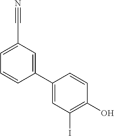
C1=C(C#N)C=C(C2=CC(I)=C(O)C=C2)C=C1
